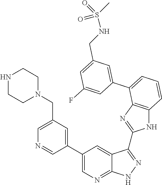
C1=C(CN2CCNCC2)C=C(C2=CN=C3C(=C2)C(C2=NC4=C(N2)C=CC=C4C2=CC(CNS(=O)(C)=O)=CC(F)=C2)=NN3)C=N1
